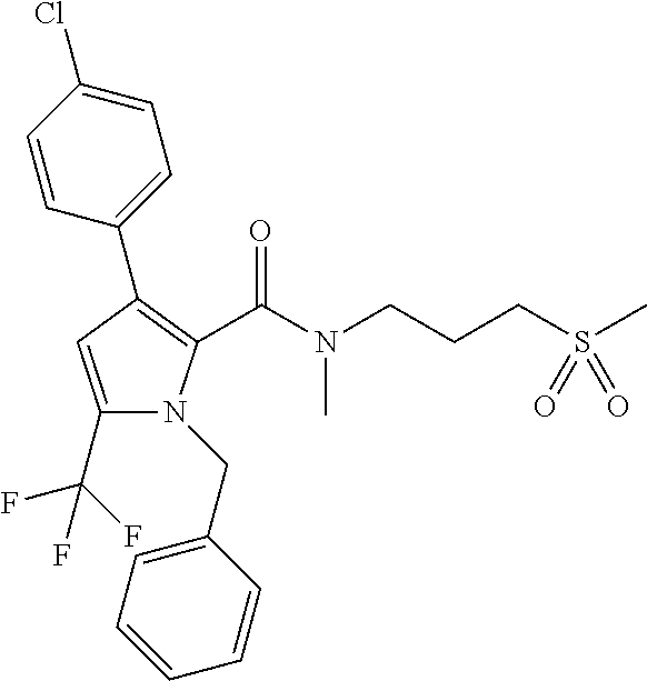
C1(C2=C(C(=O)N(C)CCCS(C)(=O)=O)N(CC3=CC=CC=C3)C(C(F)(F)F)=C2)=CC=C(Cl)C=C1
